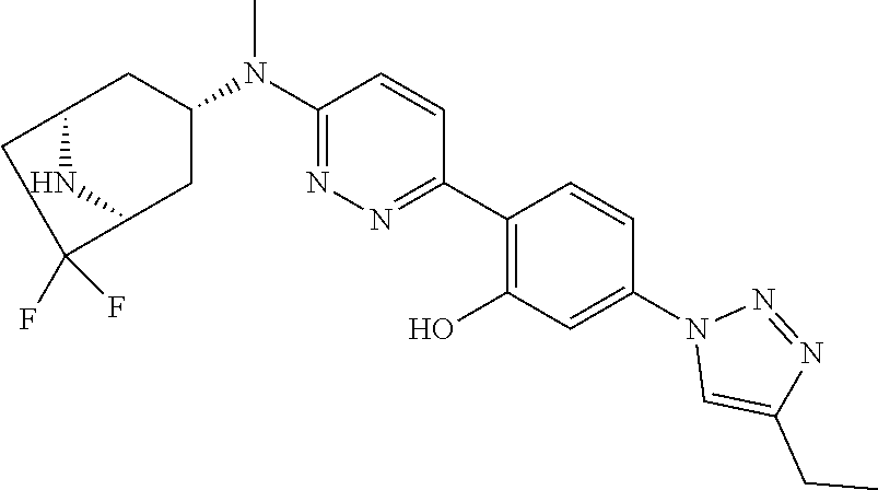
C1(N(C2=NN=C(C3=C(O)C=C(N4C=C(CC)N=N4)C=C3)C=C2)C)CC2CC(F)(F)C(C1)N2
